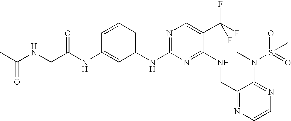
N(C1=NC(NC2=CC=CC(NC(CNC(C)=O)=O)=C2)=NC=C1C(F)(F)F)CC1=NC=CN=C1N(C)S(=O)(=O)C
